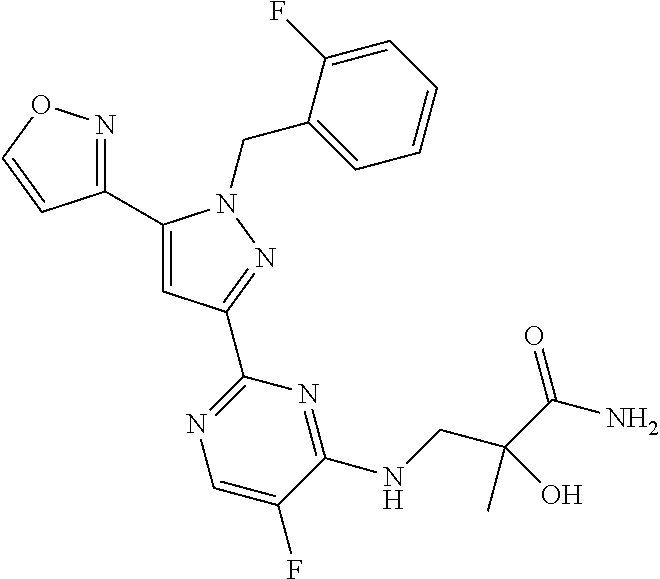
C1(C2=NOC=C2)=CC(C2=NC=C(F)C(NCC(C(=O)N)(C)O)=N2)=NN1CC1=CC=CC=C1F
